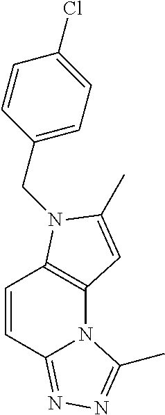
C12=C(N(CC3=CC=C(Cl)C=C3)C(C)=C1)C=CC1=NN=C(C)N21
